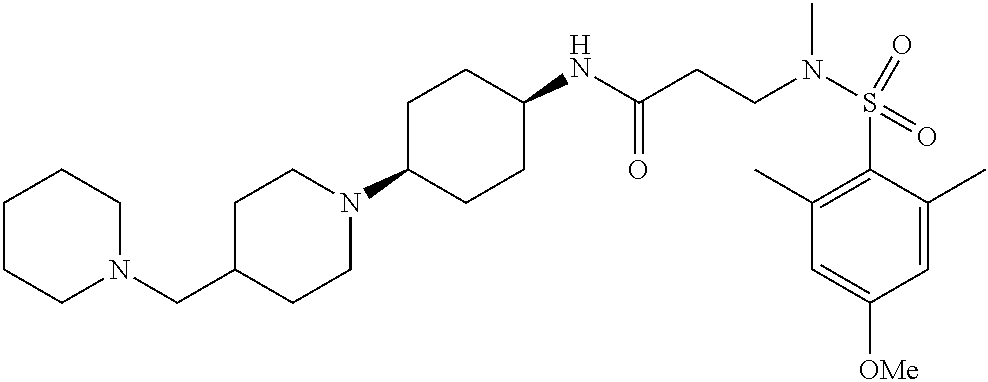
N1(CC2CCN(C3CCC(NC(CCN(S(C4=C(C)C=C([OMe])C=C4C)(=O)=O)C)=O)CC3)CC2)CCCCC1
